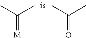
CC(C)=[M].CC(C)=O
